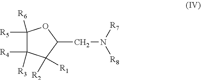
C1(CN([R7])[R8])OC([R5])([R6])C([R4])([R3])C1([R1])[R2]
